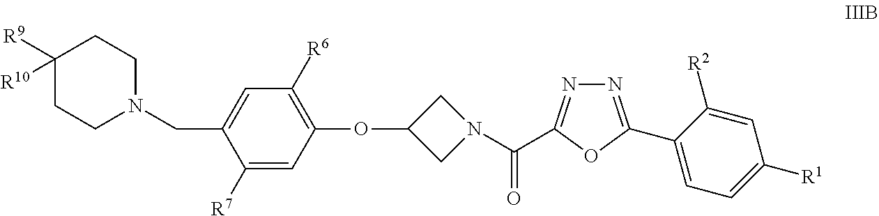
C1(CN2CCC([R9])([R10])CC2)=CC([R6])=C(OC2CN(C(=O)C3=NN=C(C4=CC=C([R1])C=C4[R2])O3)C2)C=C1[R7]
